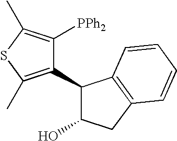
C1(C2=C(C)SC(C)=C2[PPh2])C(O)CC2=C1C=CC=C2
